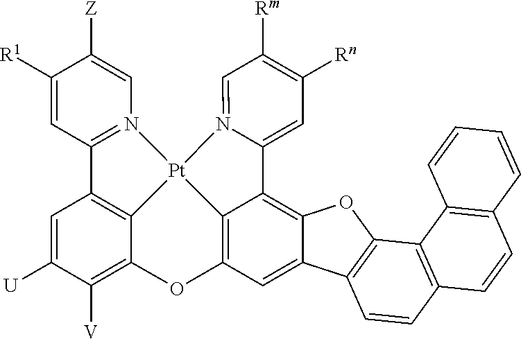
C1([R1])=CC2=N(C=C1[Z])[Pt]13C4=C2C=C([U])C([V])=C4OC2=C1C(=C1C(=C2)C2=C(O1)C1=C(C=C2)C=CC2=C1C=CC=C2)C1=CC([Rn])=C([Rm])C=N13
